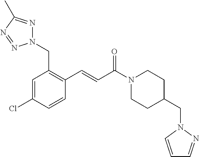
C1(C=CC(N2CCC(CN3C=CC=N3)CC2)=O)=C(CN2N=C(C)N=N2)C=C(Cl)C=C1
